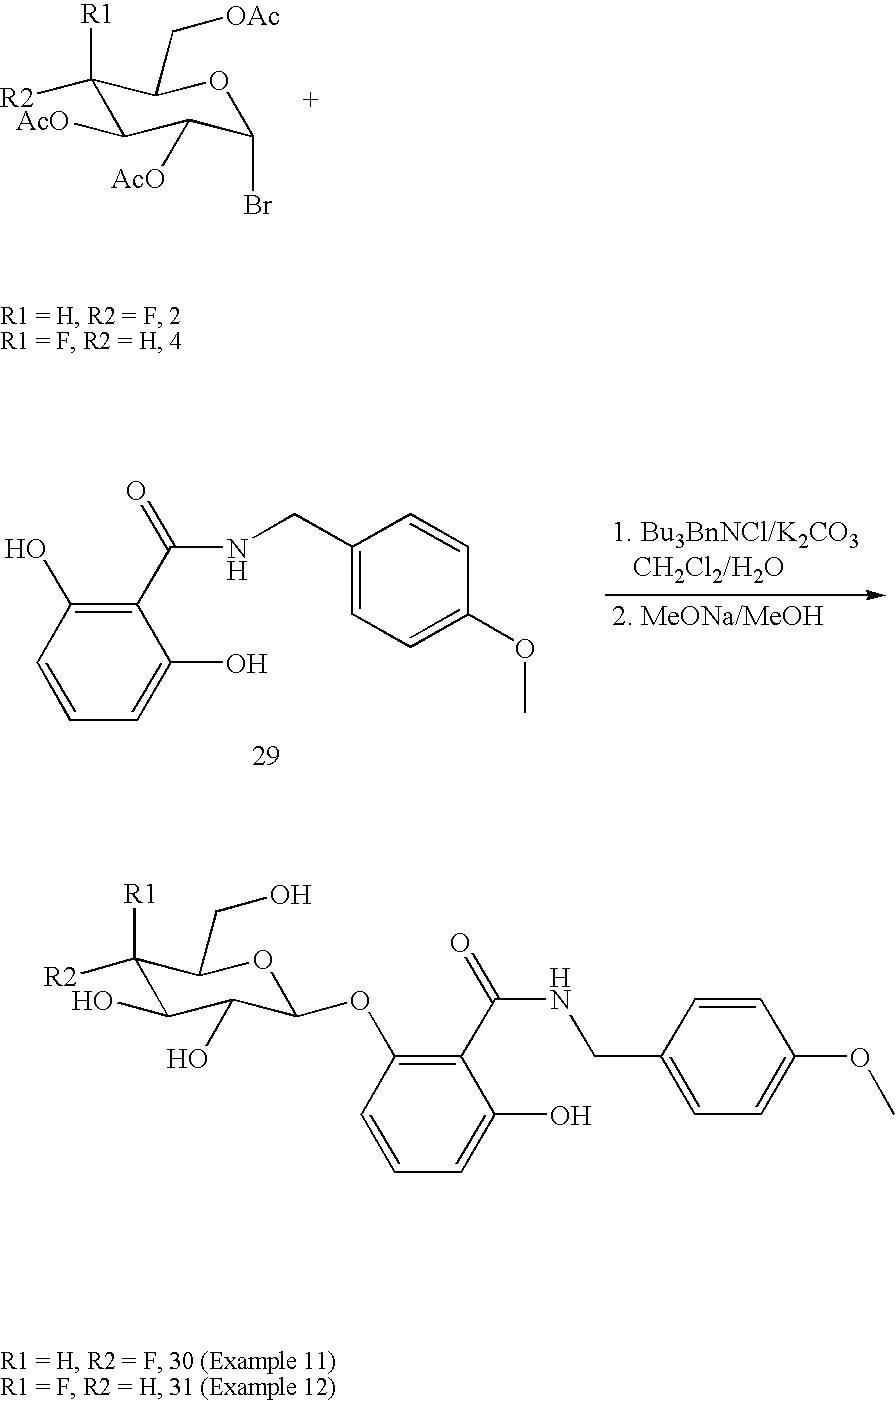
C1([R2])([R1])C(O)C(O)C(OC2=C(C(NCC3=CC=C(OC)C=C3)=O)C(O)=CC=C2)OC1CO.C1(C(NCC2=CC=C(OC)C=C2)=O)=C(O)C=CC=C1O.C1([R2])([R1])C([AcO])C([AcO])C(Br)OC1C[OAc]
